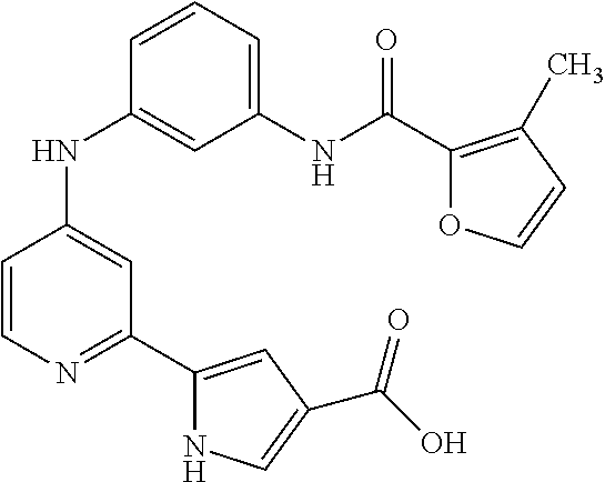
C1(NC(C2=C(C)C=CO2)=O)=CC=CC(NC2=CC(C3=CC(C(=O)O)=CN3)=NC=C2)=C1
